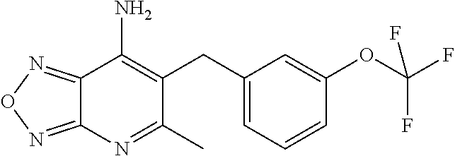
C12=NON=C1N=C(C)C(CC1=CC=CC(OC(F)(F)F)=C1)=C2N
